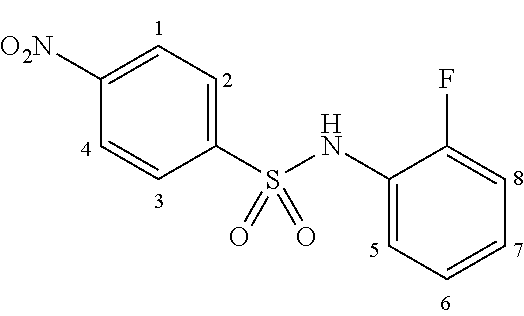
C1(S(NC2=CC=CC=C2F)(=O)=O)=CC=C([O2N])C=C1
